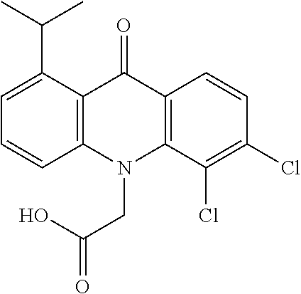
C12=C(N(CC(O)=O)C3=C(C1=O)C=CC(Cl)=C3Cl)C=CC=C2C(C)C
